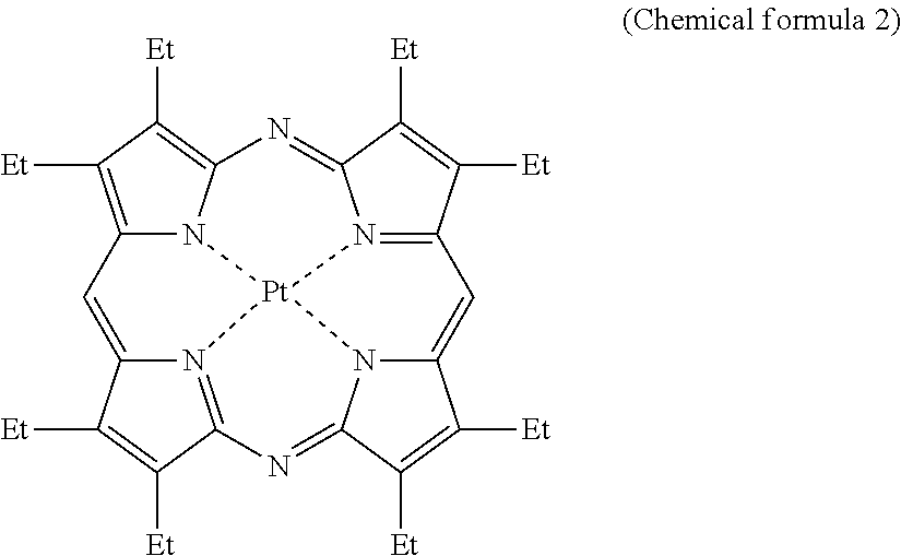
C12=C([Et])C([Et])=C3N1[Pt]14N5=C(C([Et])=C([Et])C5=N3)C=C3N1C(=NC1=N4C(=C2)C([Et])=C1[Et])C([Et])=C3[Et]
